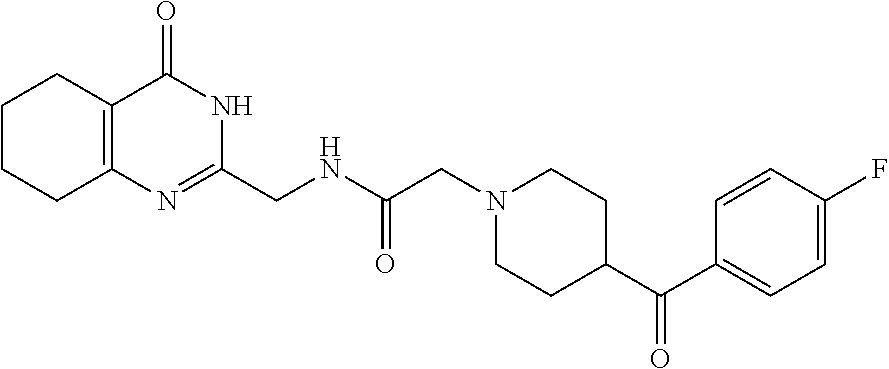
C1(C(C2CCN(CC(=O)NCC3=NC4=C(C(=O)N3)CCCC4)CC2)=O)=CC=C(F)C=C1
